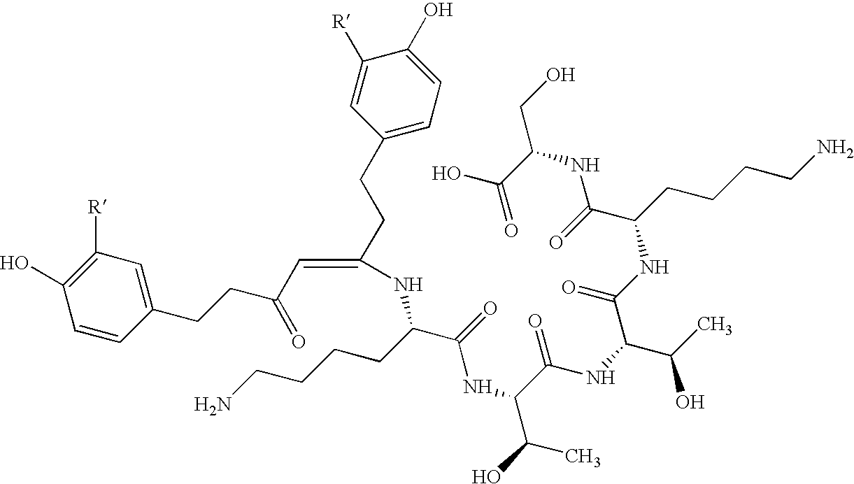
C(NC(CCCCN)C(NC(C(NC(C(C)O)C(NC(C(NC(CO)C(=O)O)=O)CCCCN)=O)=O)C(C)O)=O)(CCC1=CC=C(O)C([R])=C1)=CC(CCC1=CC([R])=C(O)C=C1)=O
